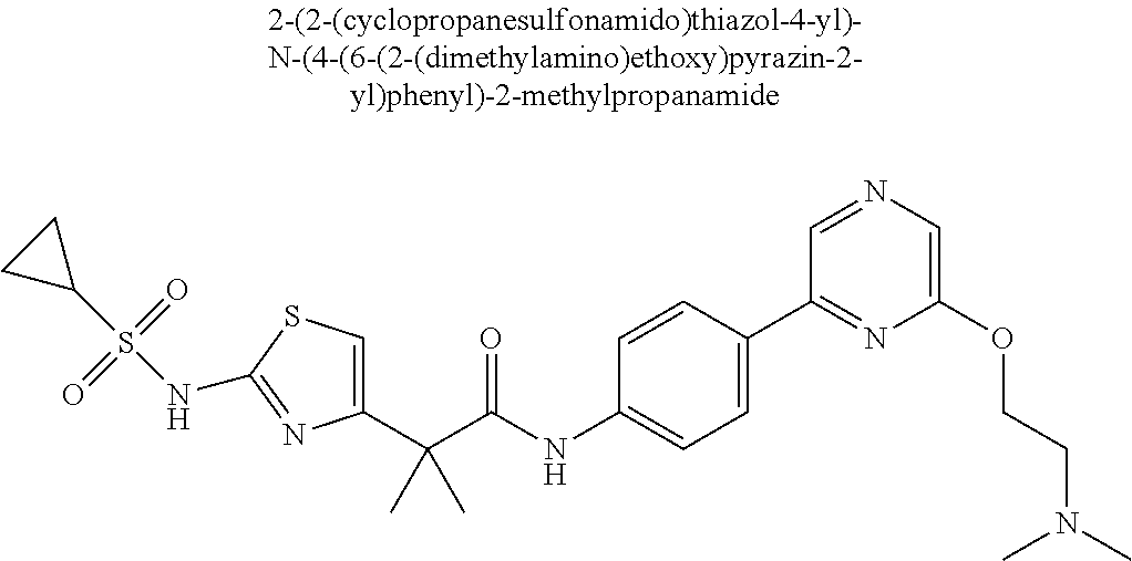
C1(C(C(NC2=CC=C(C3=NC(OCCN(C)C)=CN=C3)C=C2)=O)(C)C)=CSC(NS(C2CC2)(=O)=O)=N1
